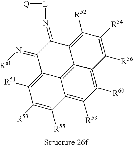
C12=C([R59])C([R60])=C3C4=C1C(=C([R51])C([R53])=C2[R55])C(=N[Ra1])C(=N[L][Q])C4=C([R52])C([R54])=C3[R56]
